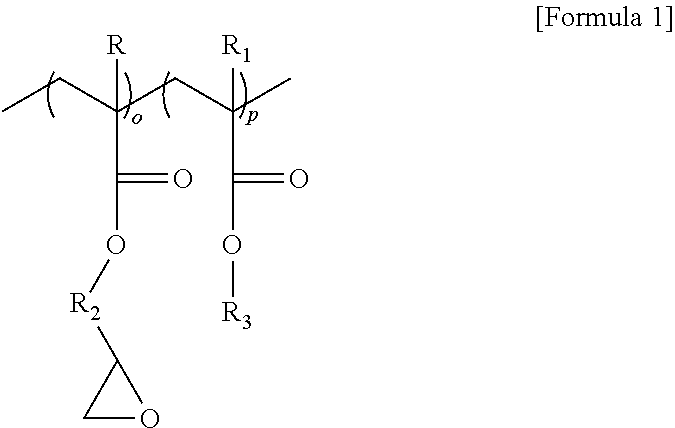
CCC(CC(C)([R1])C(=O)O[R3])([R])C(=O)O[R2]C1CO1
